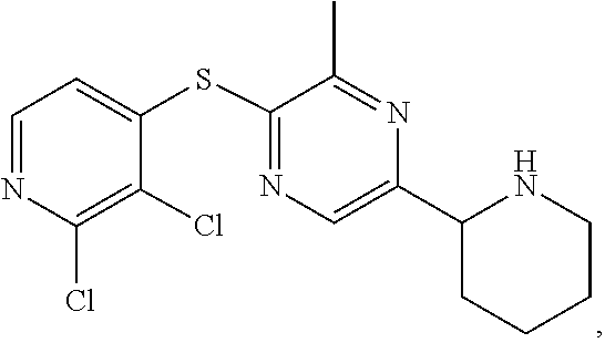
C1(C2=CN=C(SC3=CC=NC(Cl)=C3Cl)C(C)=N2)CCCCN1
